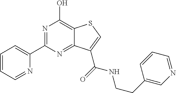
C1(C2=NC(O)=C3C(=N2)C(C(=O)NCCC2=CN=CC=C2)=CS3)=CC=CC=N1
